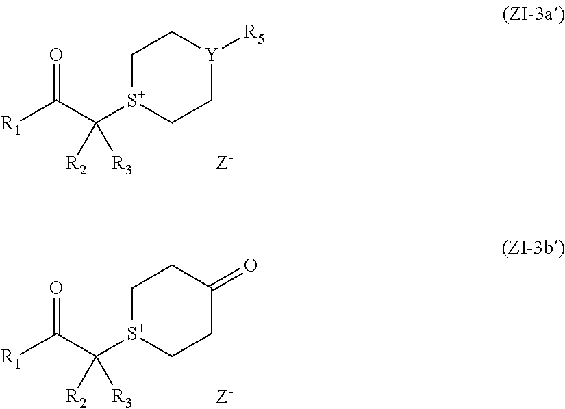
[R1]C(C([S+]1CC[Y]([R5])CC1)([R2])[R3])=O.[R1]C(C([S+]1CCC(=O)CC1)([R2])[R3])=O
